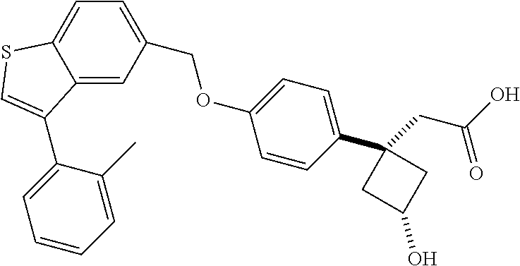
C1=C(COC2=CC=C(C3(CC(O)=O)CC(O)C3)C=C2)C=C2C(=C1)SC=C2C1=CC=CC=C1C
